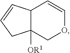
C12C=COCC1([OR1])CC=C2
